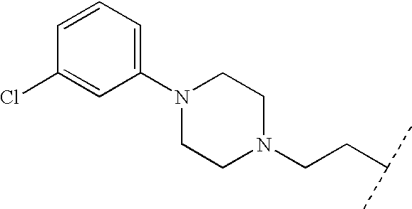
C1=CC(Cl)=CC(N2CCN(CCC(C)C)CC2)=C1
